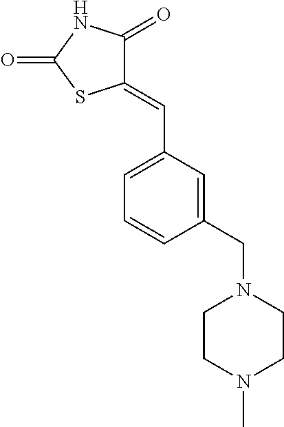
C1(=CC2=CC=CC(CN3CCN(C)CC3)=C2)C(=O)NC(=O)S1
